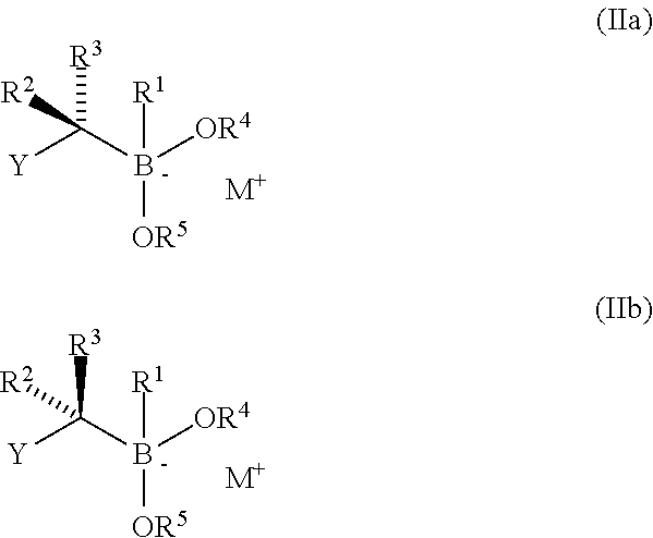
[R3]C(B([OR4])([OR5])[R1])([Y])[R2].[M+].[R3]C(B([OR4])([OR5])[R1])([Y])[R2].[M+]
